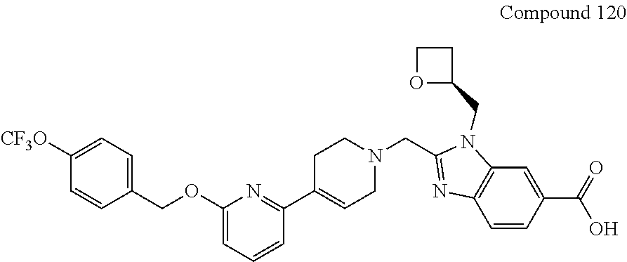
C1([CF3O])=CC=C(COC2=CC=CC(C3=CCN(CC4=NC5=C(N4CC4CCO4)C=C(C(=O)O)C=C5)CC3)=N2)C=C1
